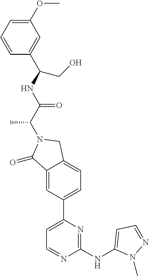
C1(=O)C2=CC(C3=CC=NC(NC4=CC=NN4C)=N3)=CC=C2CN1C(C(NC(CO)C1=CC(OC)=CC=C1)=O)C
